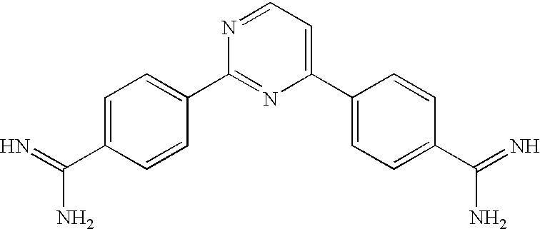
C1=C(C(=N)N)C=CC(C2=NC(C3=CC=C(C(=N)N)C=C3)=CC=N2)=C1
